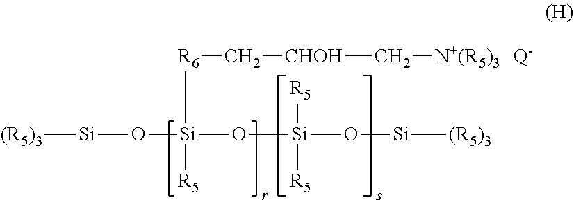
[Q-].[(R5)3][Si]O[Si](O[Si](O[Si][(R5)3])([R5])[R5])([R6]C[CHOH]C[N+(R5)3])[R5]
